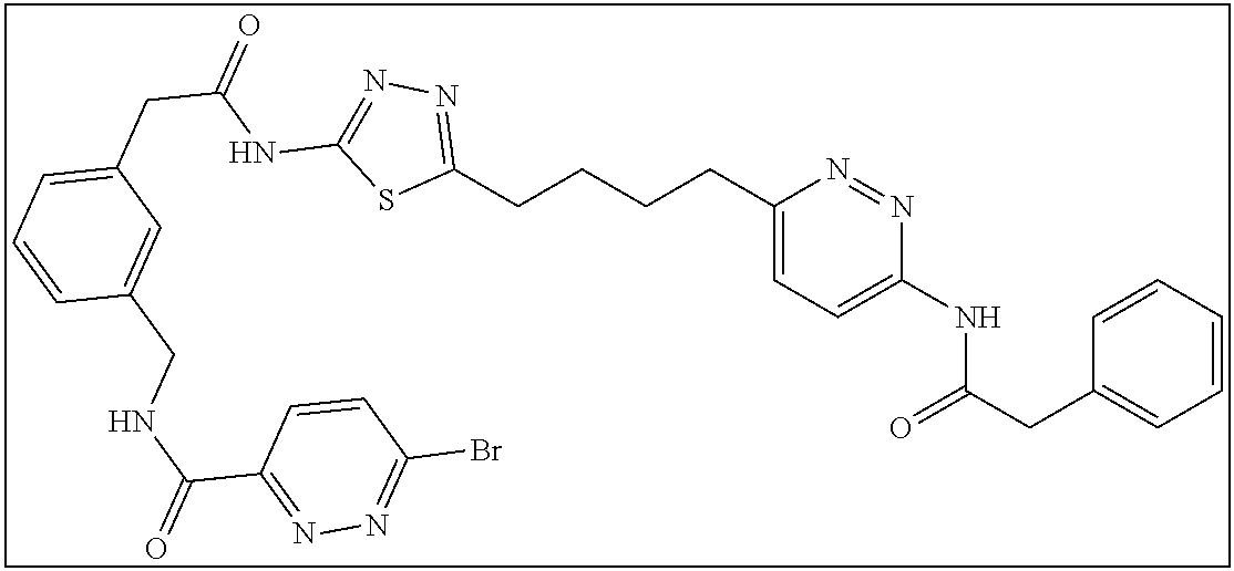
C1(CCCCC2=CC=C(NC(CC3=CC=CC=C3)=O)N=N2)=NN=C(NC(CC2=CC=CC(CNC(=O)C3=NN=C(Br)C=C3)=C2)=O)S1
